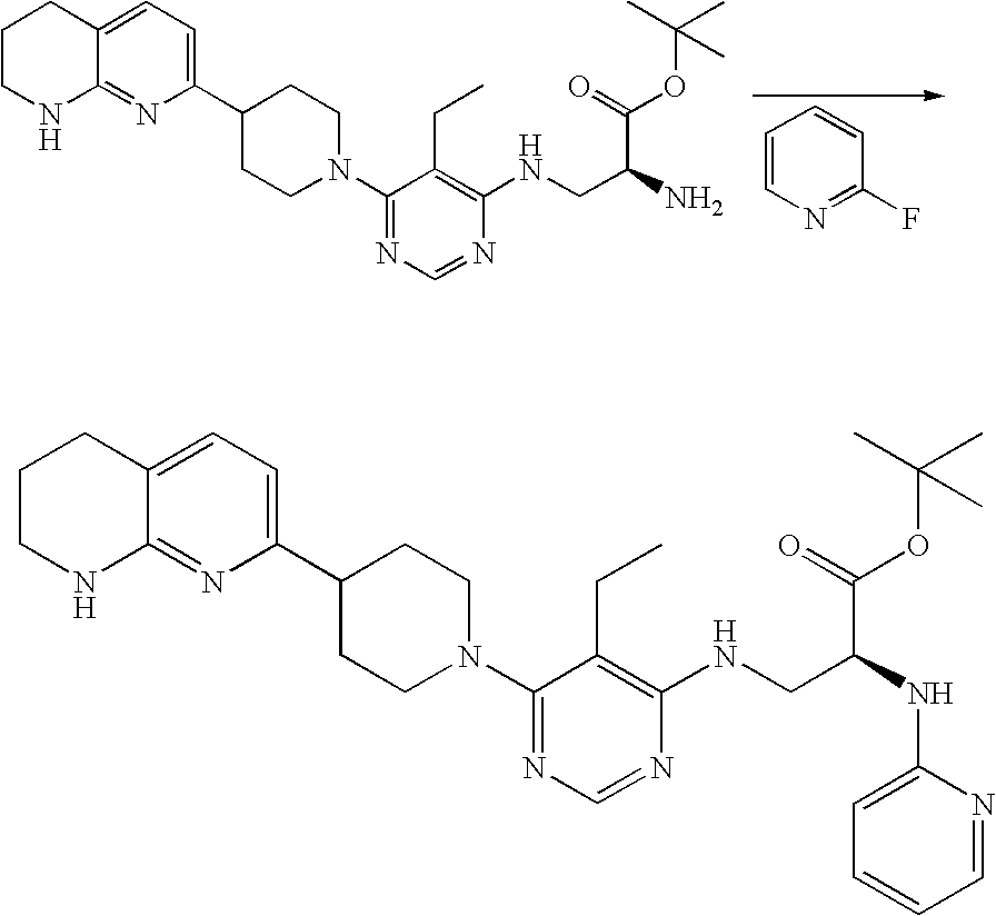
C1=CN=C(F)C=C1.C1CNC2=NC(C3CCN(C4=NC=NC(NCC(N)C(=O)OC(C)(C)C)=C4CC)CC3)=CC=C2C1.C1CNC2=NC(C3CCN(C4=NC=NC(NCC(NC5=CC=CC=N5)C(=O)OC(C)(C)C)=C4CC)CC3)=CC=C2C1
